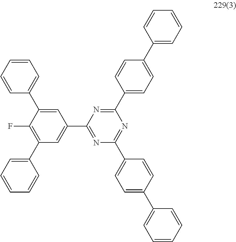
C1(C2=NC(C3=CC=C(C4=CC=CC=C4)C=C3)=NC(C3=CC=C(C4=CC=CC=C4)C=C3)=N2)=CC(C2=CC=CC=C2)=C(F)C(C2=CC=CC=C2)=C1
